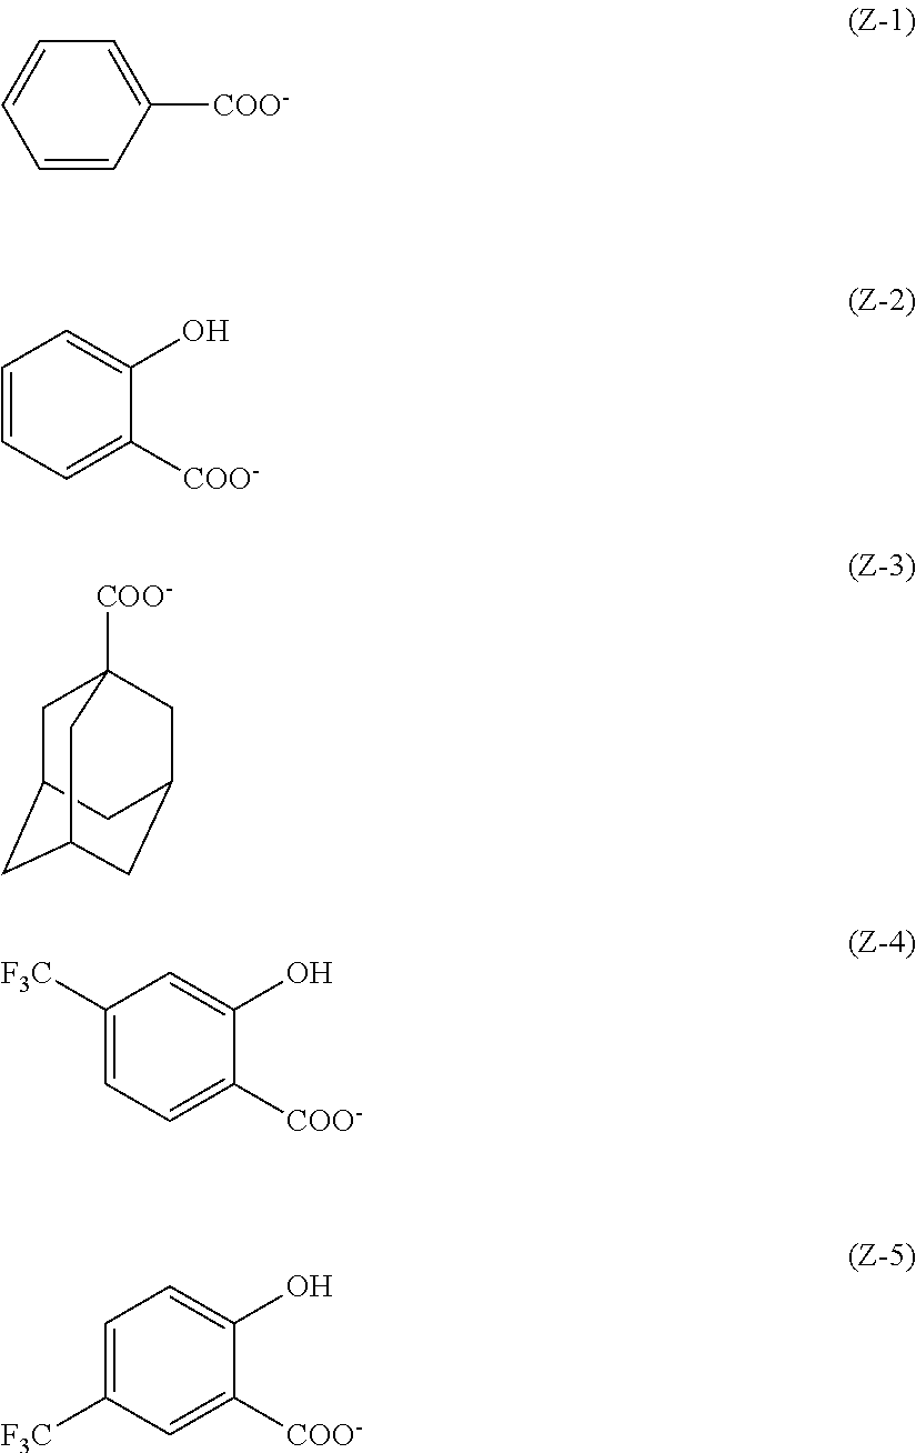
C1=CC=C([COO-])C=C1.C1=CC=C([COO-])C(O)=C1.C1C2CC3CC(CC1([COO-])C3)C2.C1([F3C])=CC=C([COO-])C(O)=C1.C1=C([F3C])C=C([COO-])C(O)=C1
